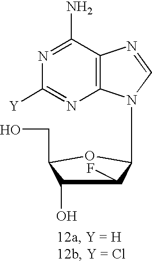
N1=C(N)C2=C(N=C1[Y])N(C1C(F)C(O)C(CO)O1)C=N2
